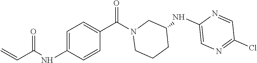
C1(NC2=CN=C(Cl)C=N2)CN(C(=O)C2=CC=C(NC(=O)C=C)C=C2)CCC1
